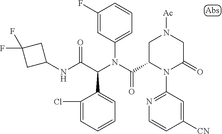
C1=CC=C(Cl)C(C(C(NC2CC(F)(F)C2)=O)N(C(=O)C2N(C3=NC=CC([CN])=C3)C(=O)CN([Ac])C2)C2=CC=CC(F)=C2)=C1
